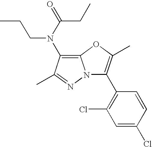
C12=C(N(CCC)C(=O)CC)C(C)=NN1C(C1=C(Cl)C=C(Cl)C=C1)=C(C)O2
